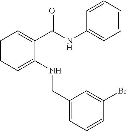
C1=CC=C(NCC2=CC=CC(Br)=C2)C(C(NC2=CC=CC=C2)=O)=C1
